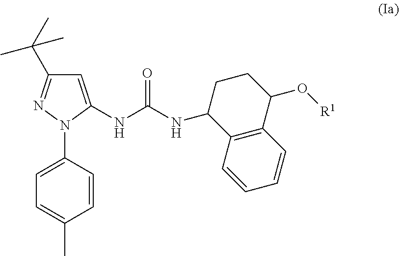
C1=C(N2C(NC(NC3C4=C(C(O[R1])CC3)C=CC=C4)=O)=CC(C(C)(C)C)=N2)C=CC(C)=C1
